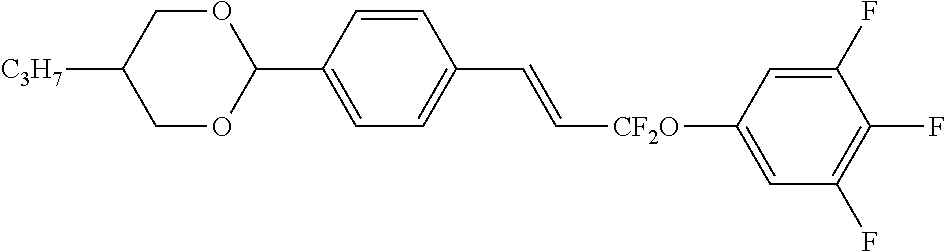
O1CC([C3H7])COC1C1=CC=C(C=C[CF2O]C2=CC(F)=C(F)C(F)=C2)C=C1
